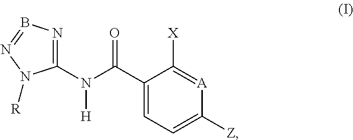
C1(C(N(C2=NB=NN2[R])[H])=O)=CC=C([Z])[A]=C1[X]
